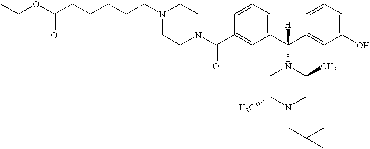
C1(C(N2CCN(CCCCCC(OCC)=O)CC2)=O)=CC(C(C2=CC(O)=CC=C2)([H])N2CC(C)N(CC3CC3)CC2C)=CC=C1
